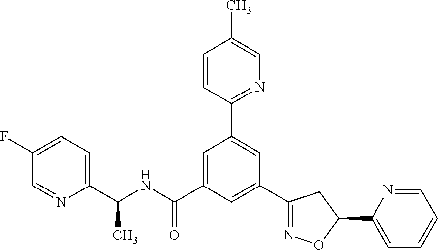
C(NC(C1=CC(C2=NC=C(C)C=C2)=CC(C2=NOC(C3=CC=CC=N3)C2)=C1)=O)(C1=CC=C(F)C=N1)C
